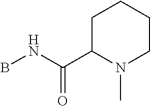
C1C(C(NB)=O)N(C)CCC1
